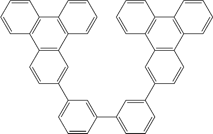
C12=C(C3=C(C4=C1C=CC(C1=CC=CC(C5=CC=CC(C6=CC7=C(C8=C(C9=C7C=CC=C9)C=CC=C8)C=C6)=C5)=C1)=C4)C=CC=C3)C=CC=C2
